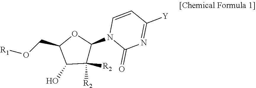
[R1]OCC1C(O)C([R2])([R2])C(N2C(=O)N=C([Y])C=C2)O1
